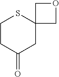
C1CC(=O)CC2(S1)COC2
